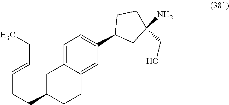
C1C(CCC=CCC)CCC2=CC(C3CC(N)(CO)CC3)=CC=C12
